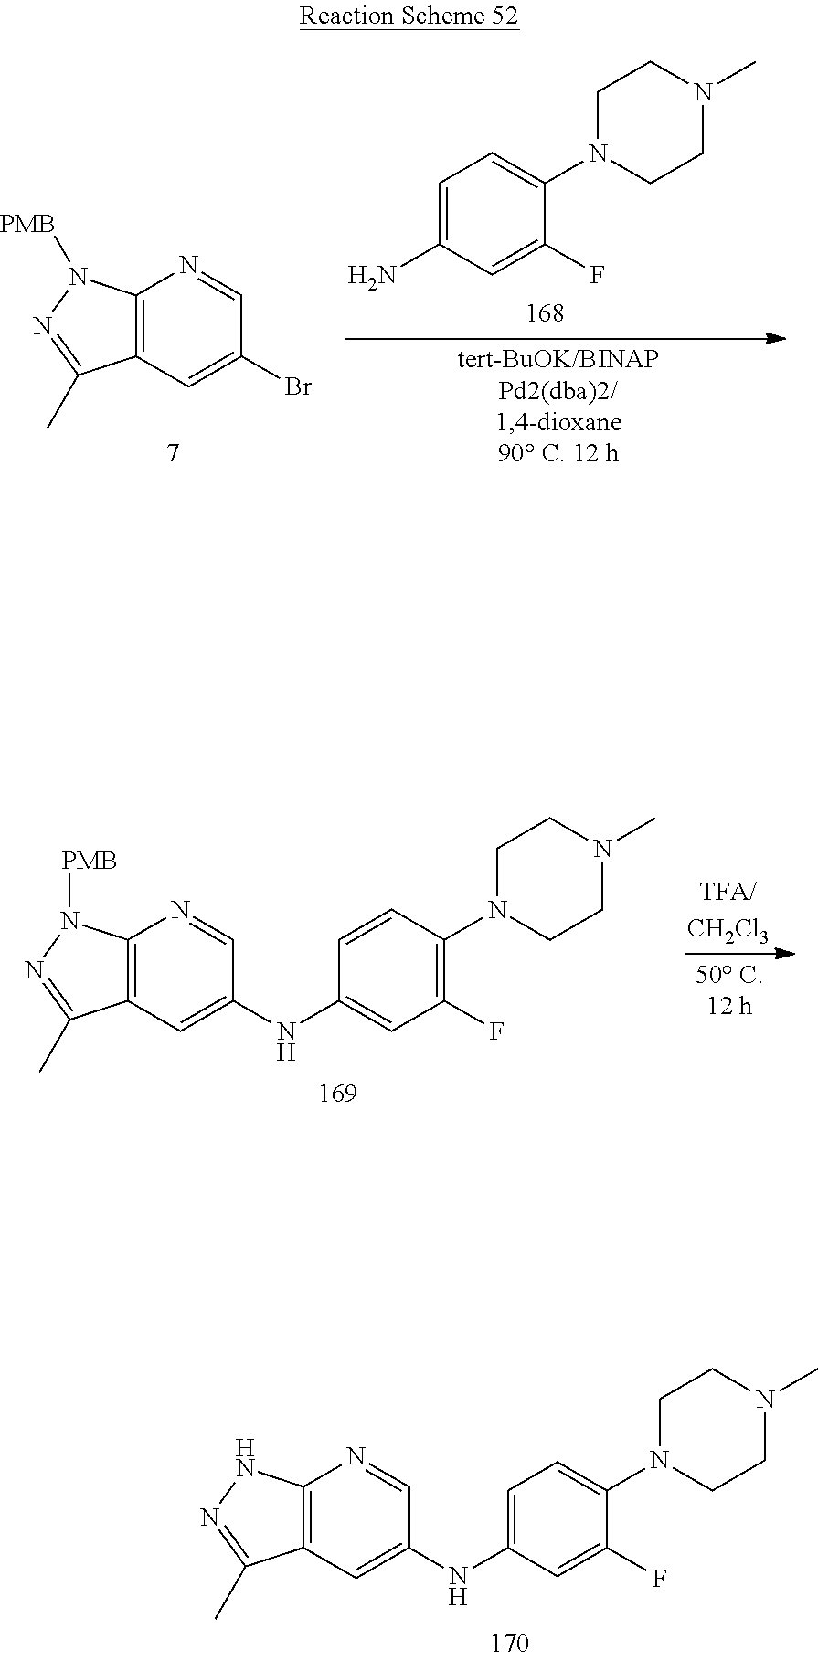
C1=C(N)C=C(F)C(N2CCN(C)CC2)=C1.C12=C(C=C(Br)C=N1)C(C)=NN2[PMB].C12=C(C=C(NC3=CC(F)=C(N4CCN(C)CC4)C=C3)C=N1)C(C)=NN2[PMB].C1(NC2=CC=C(N3CCN(C)CC3)C(F)=C2)=CC2=C(N=C1)NN=C2C
